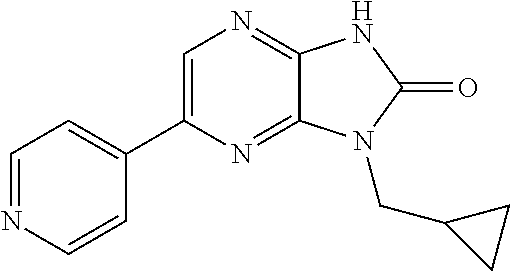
C1=NC=CC(C2=CN=C3C(=N2)N(CC2CC2)C(=O)N3)=C1
